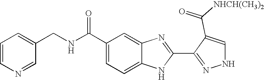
C1=C2C(=CC(C(NCC3=CC=CN=C3)=O)=C1)N=C(C1=NNC=C1C([NHCH(CH3)2])=O)N2
